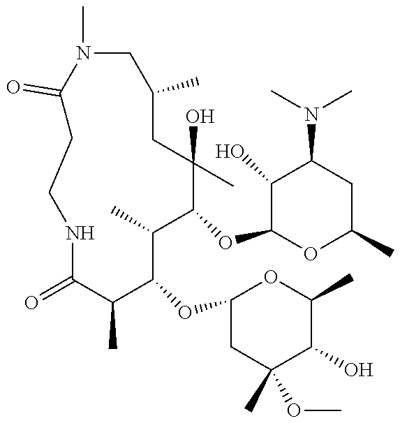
N1C(=O)C(C)C(OC2CC(C)(OC)C(O)C(C)O2)C(C)C(OC2OC(C)CC(N(C)C)C2O)C(C)(O)CC(C)CN(C)C(=O)CC1
